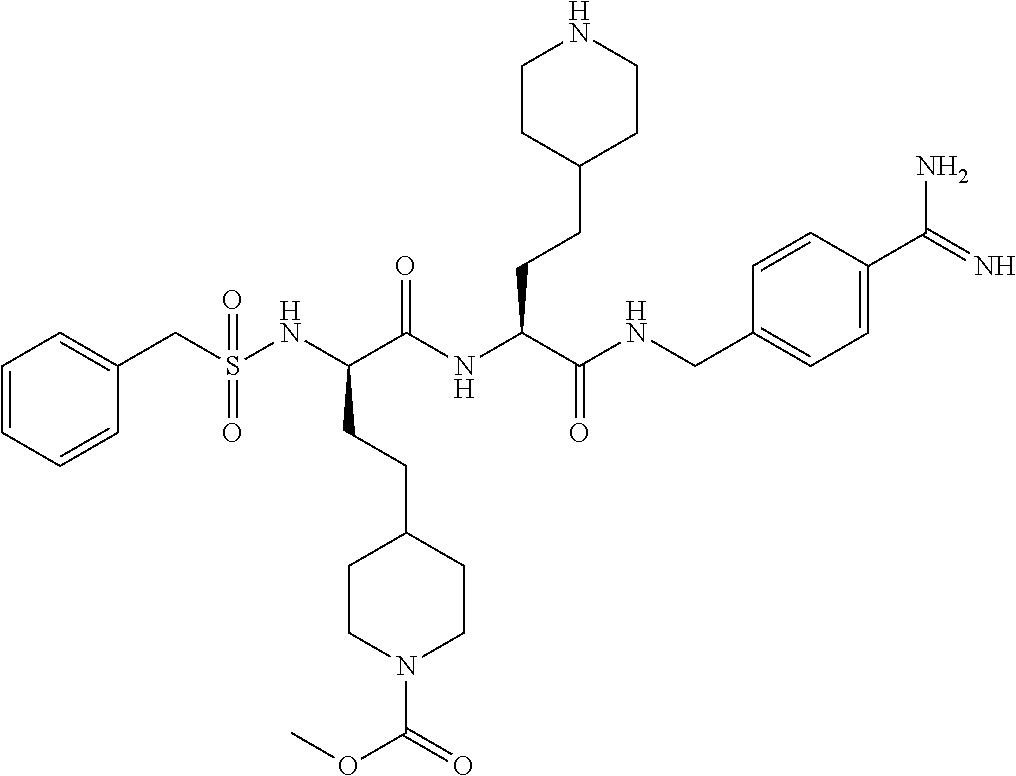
C1=CC=CC(CS(NC(C(NC(C(=O)NCC2=CC=C(C(N)=N)C=C2)CCC2CCNCC2)=O)CCC2CCN(C(=O)OC)CC2)(=O)=O)=C1
